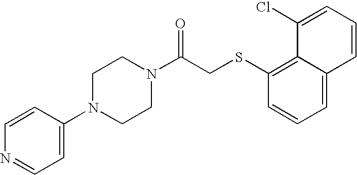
C1(N2CCN(C(CSC3=C4C(=CC=C3)C=CC=C4Cl)=O)CC2)=CC=NC=C1
